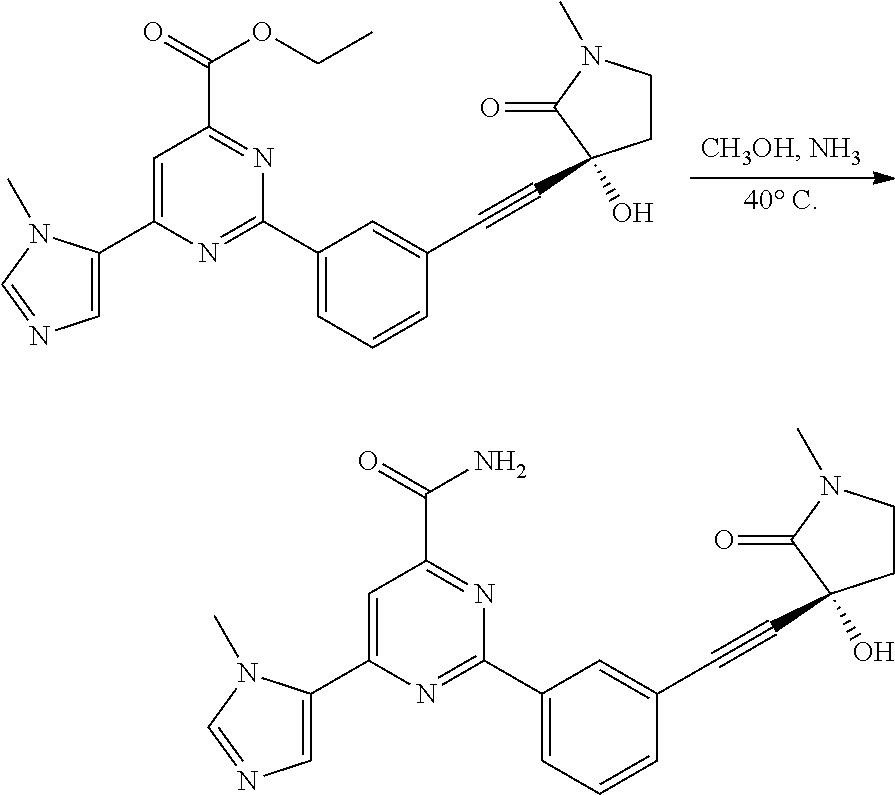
[40 C].C(=O)(OCC)C1=NC(C2=CC=CC(C#CC3(O)CCN(C)C3=O)=C2)=NC(C2=CN=CN2C)=C1.C(=O)(N)C1=NC(C2=CC=CC(C#CC3(O)CCN(C)C3=O)=C2)=NC(C2=CN=CN2C)=C1
